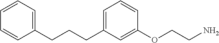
C1=C(CCCC2=CC=CC=C2)C=C(OCCN)C=C1
